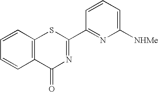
C1=CC2=C(C=C1)SC(C1=NC([NHMe])=CC=C1)=NC2=O
